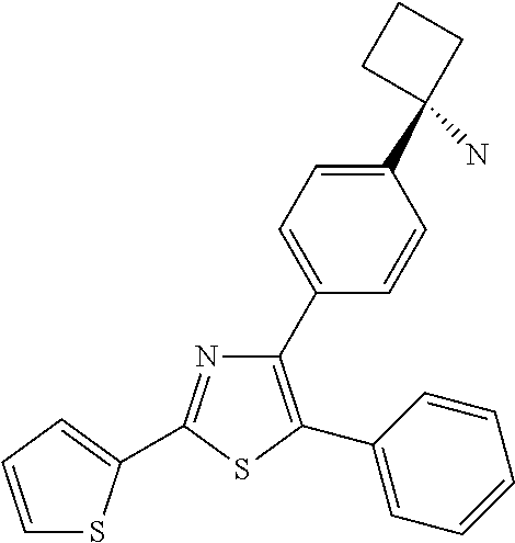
N1=C(C2=CC=CS2)SC(C2=CC=CC=C2)=C1C1=CC=C(C2(N)CCC2)C=C1
